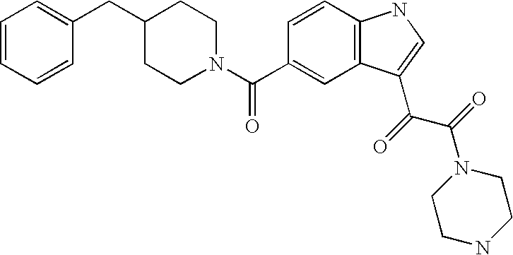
C1=CC=C(CC2CCN(C(C3=CC4=C(C=C3)NC=C4C(=O)C(=O)N3CCNCC3)=O)CC2)C=C1
